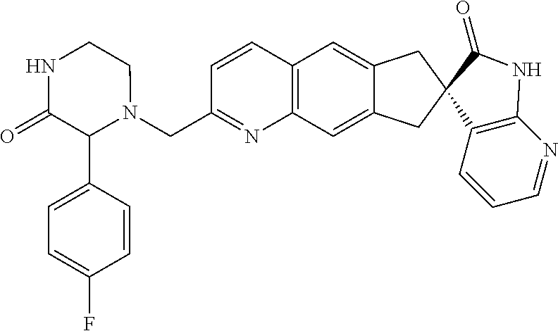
C12=C(C=C3C(=C1)CC1(C3)C3=C(N=CC=C3)NC1=O)N=C(CN1CCNC(=O)C1C1=CC=C(F)C=C1)C=C2
